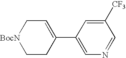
C1CC(C2=CN=CC([CF3])=C2)=CC[BocN]1
